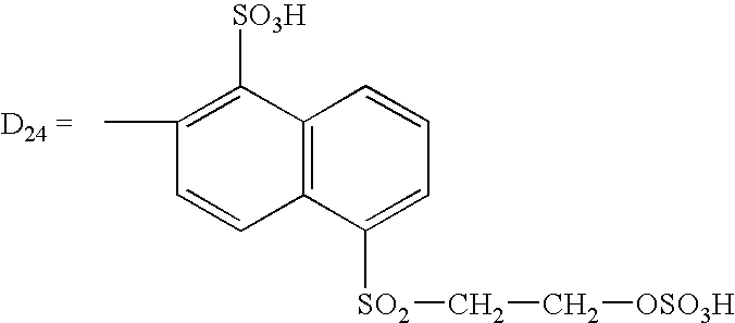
CC1=C([SO3H])C2=C(C=C1)C([SO2]CC[OSO3H])=CC=C2
